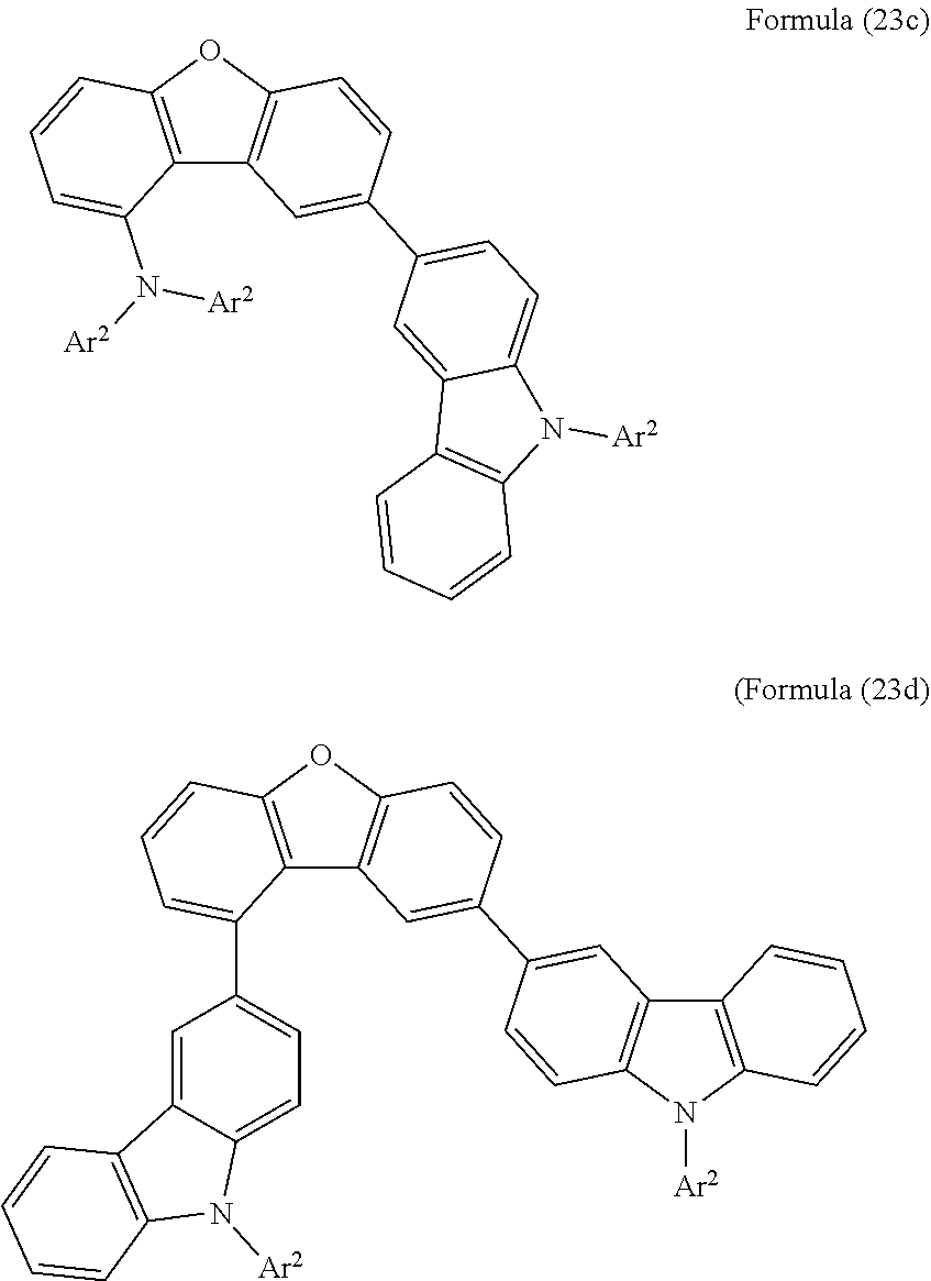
C12=C(OC3=C1C=C(C1=CC=C4C(=C1)C1=C(N4[Ar2])C=CC=C1)C=C3)C=CC=C2N([Ar2])[Ar2].C12=C(OC3=C1C=C(C1=CC4=C(C=C1)N([Ar2])C1=C4C=CC=C1)C=C3)C=CC=C2C1=CC=C2C(=C1)C1=C(N2[Ar2])C=CC=C1
